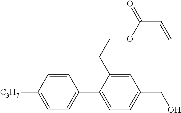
C1=CC([C3H7])=CC=C1C1=CC=C(CO)C=C1CCOC(C=C)=O
